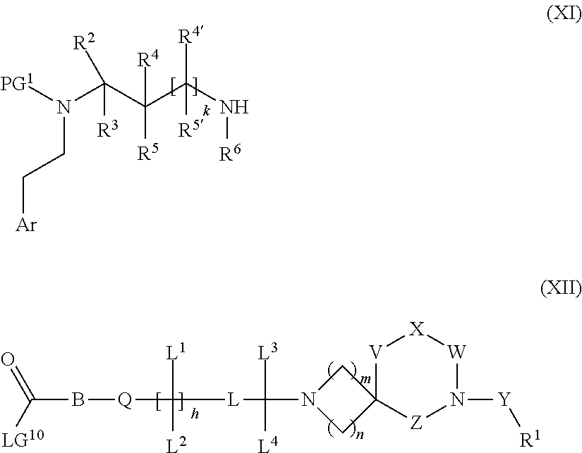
C(C(C(N[R6])([R4])[R5])([R4])[R5])(N([PG1])CC[Ar])([R3])[R2].C([L1])([L]C([L3])([L4])N1CC2(C1)[Z]N([Y][R1])[W][X][V]2)([L2])[Q]BC(=O)[LG10].[m]
